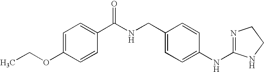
C1=C(OCC)C=CC(C(NCC2=CC=C(NC3=NCCN3)C=C2)=O)=C1
